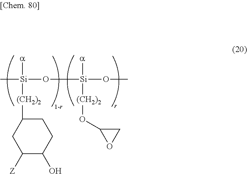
C[Si](O[Si](OC)([a])[(CH2)2]OC1CO1)([a])[(CH2)2]C1CCC(O)C([Z])C1
